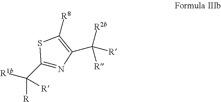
C1(C([R1b])([R])[R])=NC(C([R])([R2b])[R])=C([R8])S1
